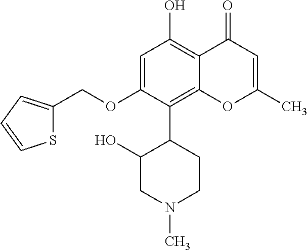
C1(OCC2=CC=CS2)=CC(O)=C2C(=C1C1CCN(C)CC1O)OC(C)=CC2=O
